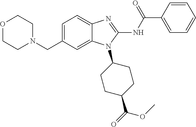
N1(CC2=CC=C3C(=C2)N(C2CCC(C(=O)OC)CC2)C(NC(C2=CC=CC=C2)=O)=N3)CCOCC1
